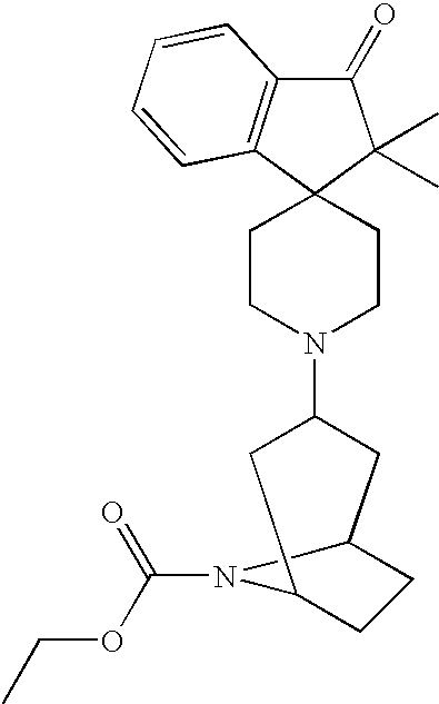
C1(=O)C2=C(C3(C1(C)C)CCN(C1CC4CCC(C1)N4C(=O)OCC)CC3)C=CC=C2
